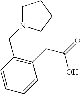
C1=CC=CC(CC(=O)O)=C1CN1CCCC1
